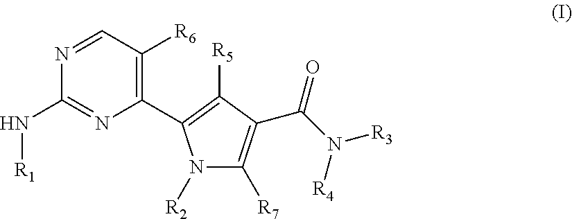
N1([R2])C([R7])=C(C(N([R3])[R4])=O)C([R5])=C1C1=C([R6])C=NC(N[R1])=N1
